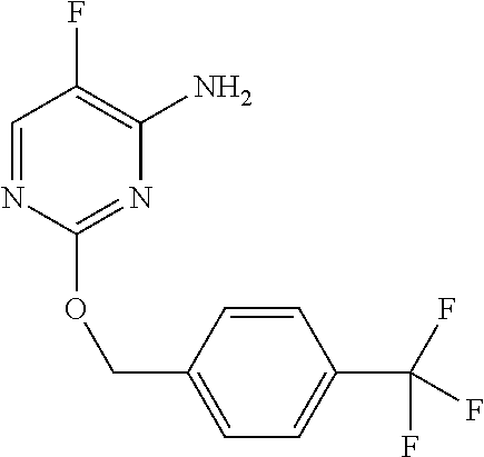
C1=CC(COC2=NC(N)=C(F)C=N2)=CC=C1C(F)(F)F
